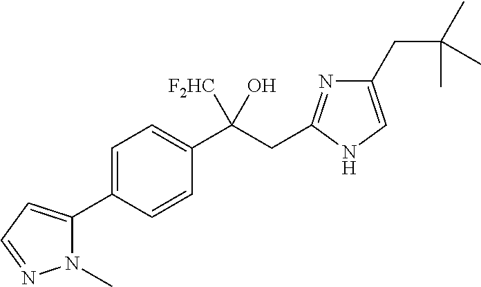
N1(C)C(C2=CC=C(C(CC3=NC(CC(C)(C)C)=CN3)([F2HC])O)C=C2)=CC=N1
